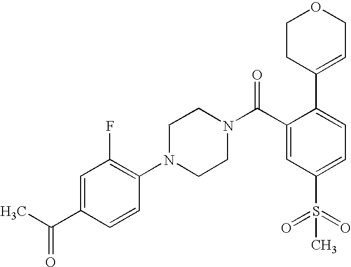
O=C(C1=CC(F)=C(N2CCN(C(C3=CC(S(=O)(=O)C)=CC=C3C3=CCOCC3)=O)CC2)C=C1)C
